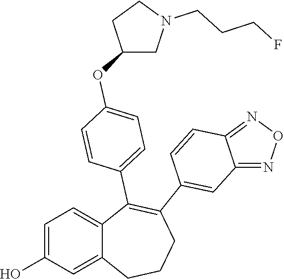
C1=C(O)C=C2C(=C1)C(C1=CC=C(OC3CN(CCCF)CC3)C=C1)=C(C1=CC3=NON=C3C=C1)CCC2
